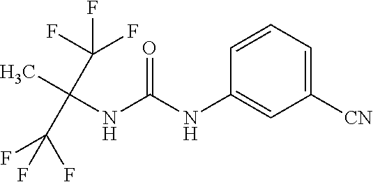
O=C(NC1=CC([CN])=CC=C1)NC(C)(C(F)(F)F)C(F)(F)F
